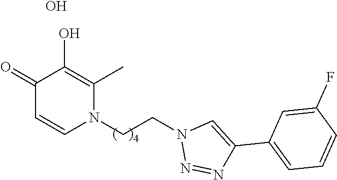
C1(=O)C=CN(CCN2N=NC(C3=CC=CC(F)=C3)=C2)C(C)=C1O.O
